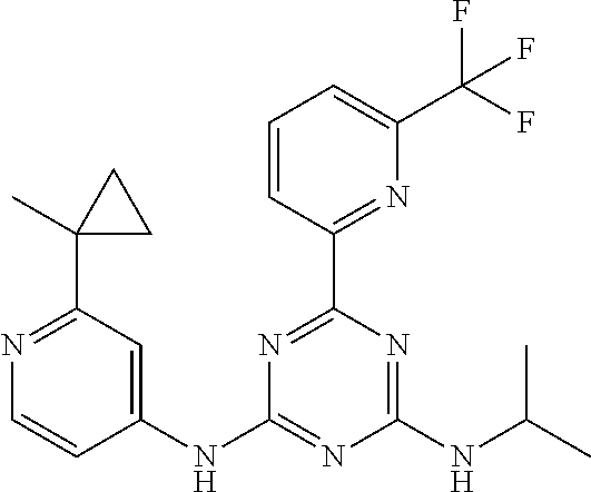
C1(NC2=NC(NC(C)C)=NC(C3=NC(C(F)(F)F)=CC=C3)=N2)=CC(C2(C)CC2)=NC=C1
